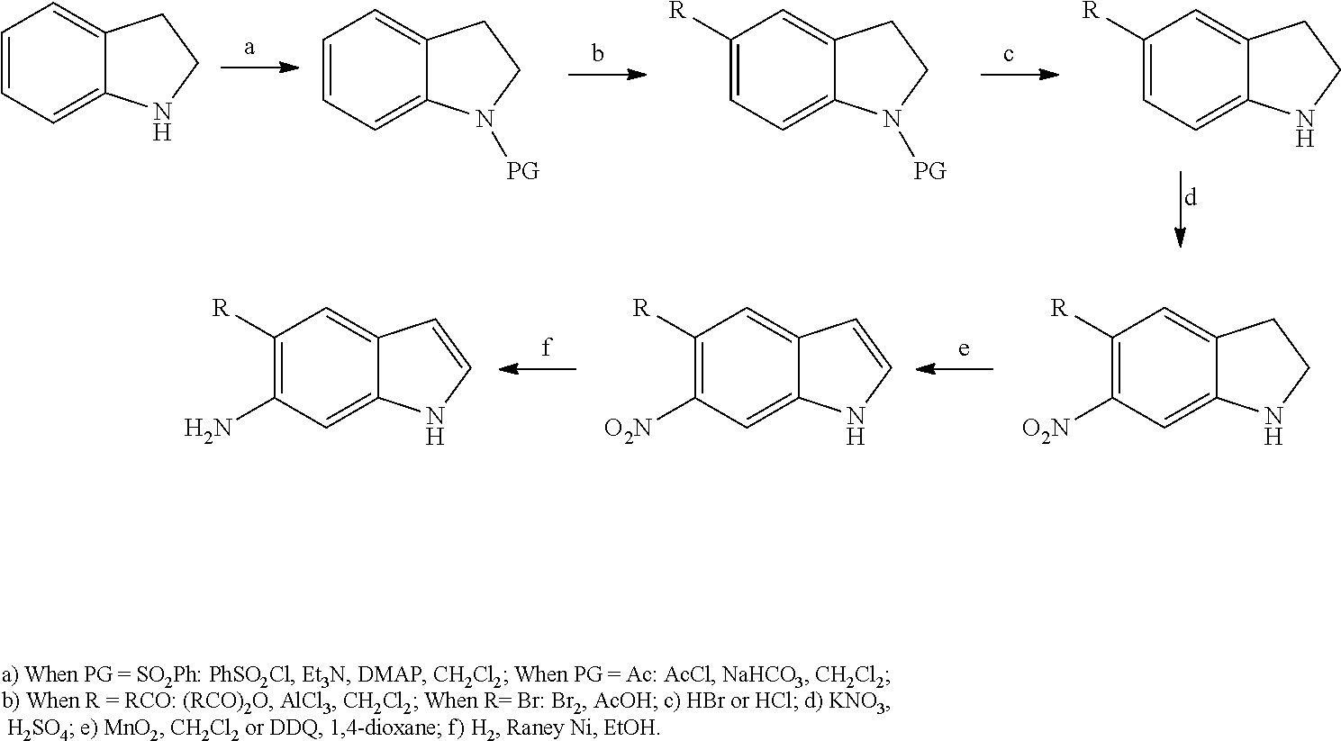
C1=CC=C2C(=C1)CCN2.C1=CC=C2C(=C1)CCN2[PG].C1([R])=C(N)C=C2C(=C1)C=CN2.C1([R])=CC=C2C(=C1)CCN2[PG].C1([R])=CC=C2C(=C1)CCN2.C1([R])=C([O2N])C=C2C(=C1)C=CN2.C1([R])=C([O2N])C=C2C(=C1)CCN2
